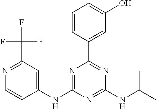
N1=C(C(F)(F)F)C=C(NC2=NC(C3=CC(O)=CC=C3)=NC(NC(C)C)=N2)C=C1
